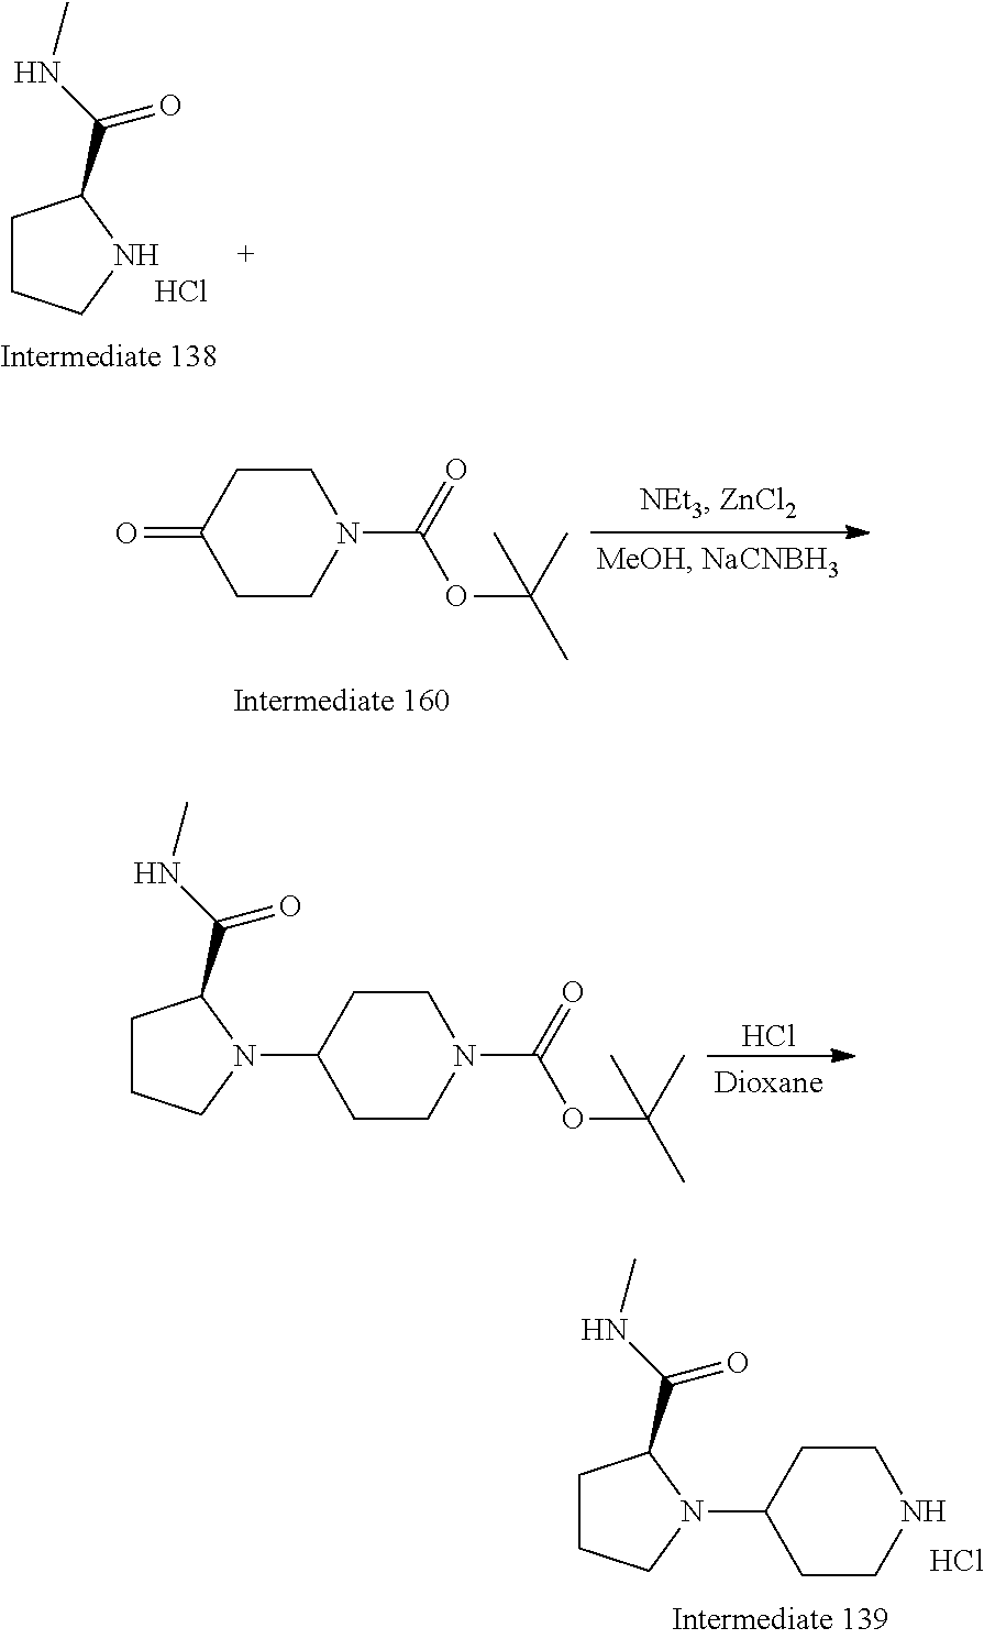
C1CCNC1C(NC)=O.Cl.O=C1CCN(C(=O)OC(C)(C)C)CC1.C1CCN(C2CCN(C(=O)OC(C)(C)C)CC2)C1C(NC)=O.Cl.C1CCN(C2CCNCC2)C1C(NC)=O.Cl
